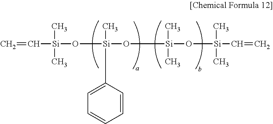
C([Si](O[Si](O[Si](O[Si](C=C)(C)C)(C)C)(C)C1=CC=CC=C1)(C)C)=C
